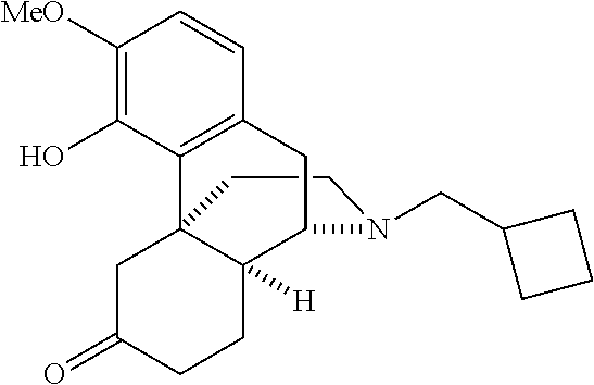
C1CN(CC2CCC2)C2C3([H])C1(C1=C(C=CC([MeO])=C1O)C2)CC(=O)CC3
